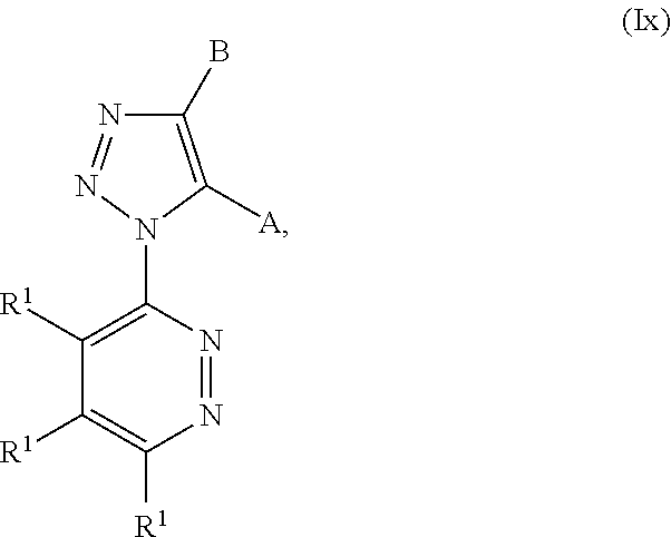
N1=NN(C2=C([R1])C([R1])=C([R1])N=N2)C([A])=C1B
